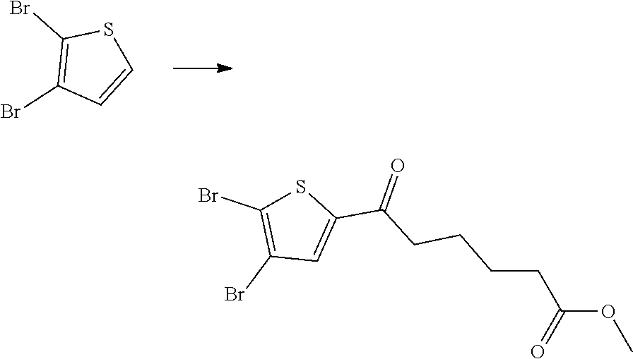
C1(Br)=C(Br)SC=C1.COC(CCCCC(C1=CC(Br)=C(Br)S1)=O)=O
